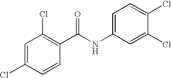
C1=C(Cl)C=CC(C(NC2=CC=C(Cl)C(Cl)=C2)=O)=C1Cl
